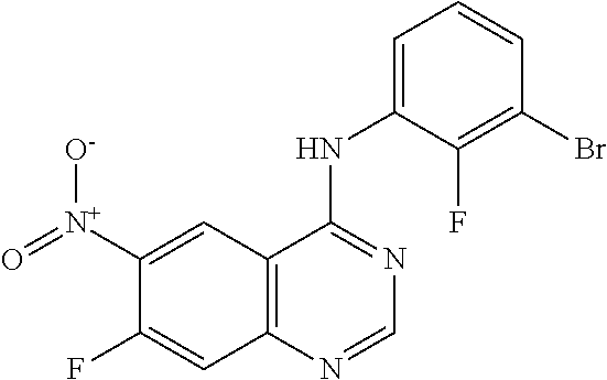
C12=C(N=CN=C1NC1=CC=CC(Br)=C1F)C=C(F)C([N+](=O)[O-])=C2
